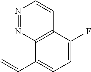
N1=NC2=C(C=C1)C(F)=CC=C2C=C
